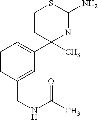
C1(C)(C2=CC=CC(CNC(C)=O)=C2)N=C(N)SCC1
